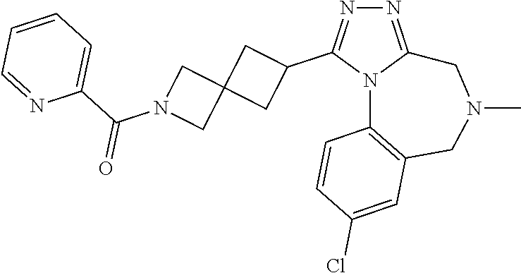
N1=C2N(C(C3CC4(C3)CN(C(C3=CC=CC=N3)=O)C4)=N1)C1=C(CN(C)C2)C=C(Cl)C=C1
